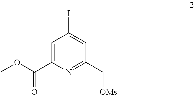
C1=C(C(OC)=O)N=C(C[OMs])C=C1I
